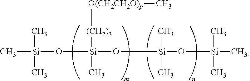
C[Si](C)(C)O[Si]([(CH2)3][O(CH2CH2O)p]C)(C)O[Si](C)(C)O[Si](C)(C)C
